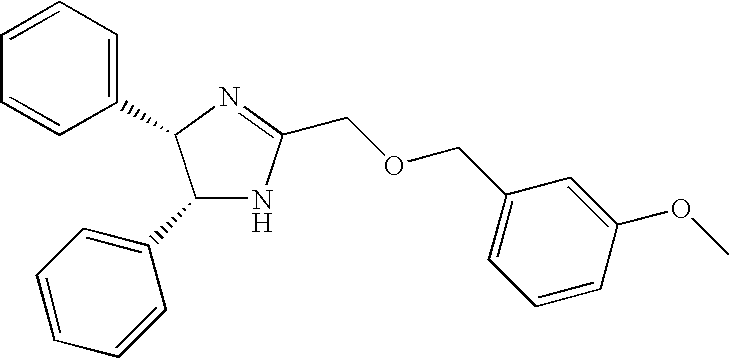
C1(C2=CC=CC=C2)NC(COCC2=CC=CC(OC)=C2)=NC1C1=CC=CC=C1
